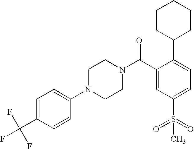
FC(C1=CC=C(N2CCN(C(C3=CC(S(=O)(=O)C)=CC=C3C3CCCCC3)=O)CC2)C=C1)(F)F
